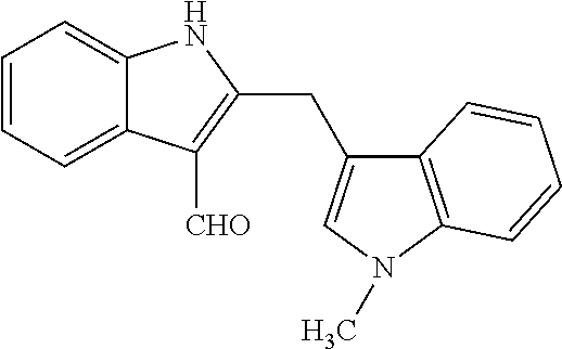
C12=C(N(C)C=C1CC1=C([CHO])C3=CC=CC=C3N1)C=CC=C2
